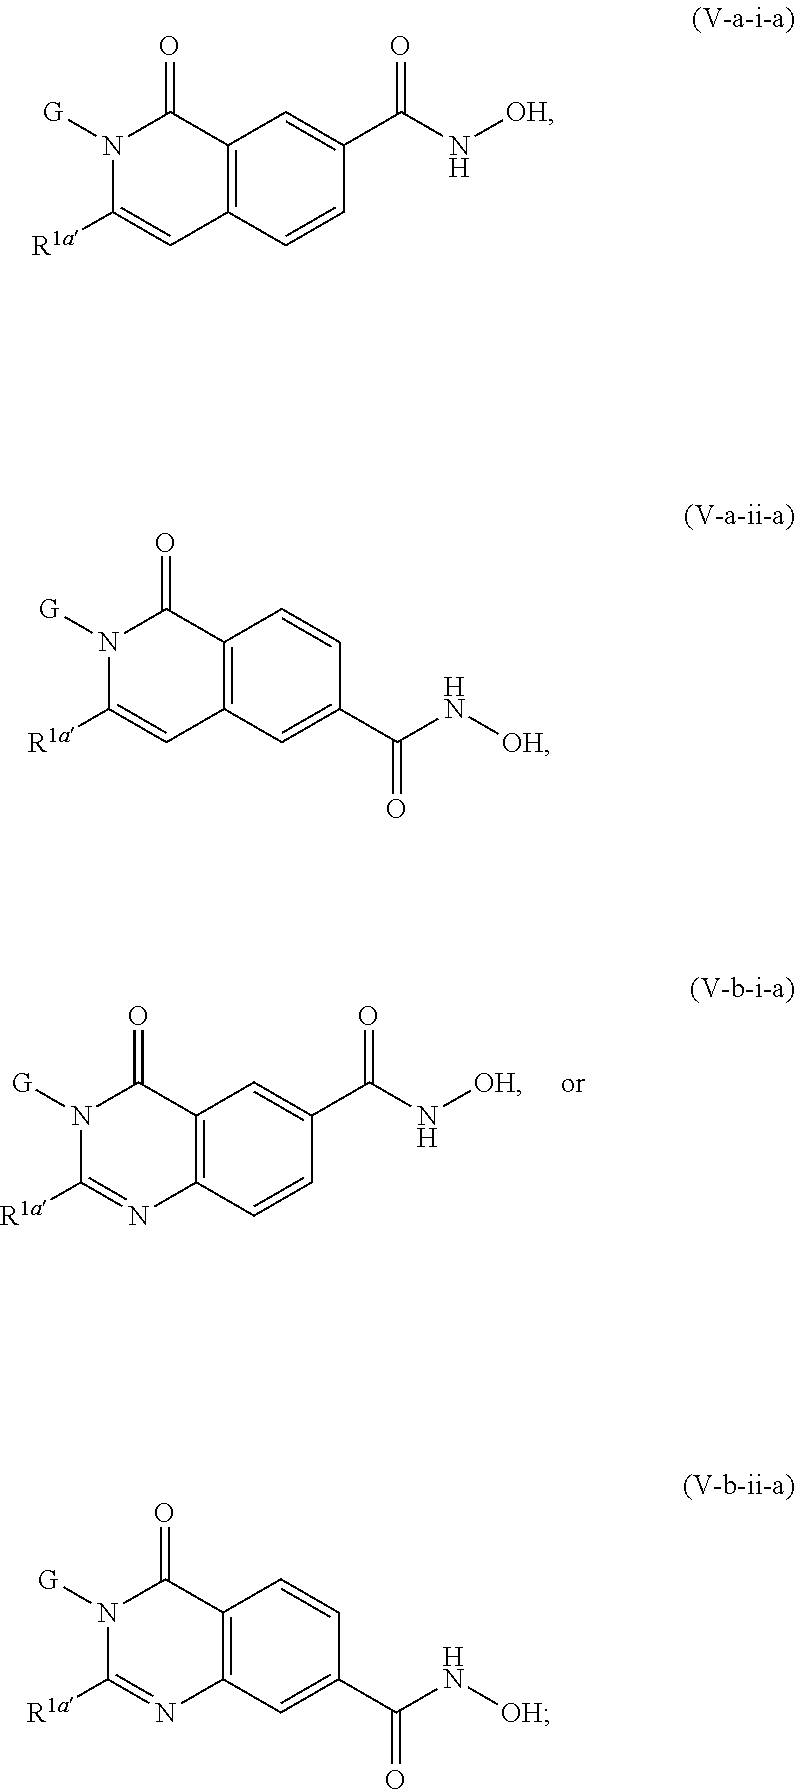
C12=C(C=CC(C(N[OH])=O)=C1)N=C([R1a])N([G])C2=O.C12=C(C=CC(C(N[OH])=O)=C1)C=C([R1a])N([G])C2=O.C12=C(C=C(C(N[OH])=O)C=C1)C=C([R1a])N([G])C2=O.C12=C(C=C(C(N[OH])=O)C=C1)N=C([R1a])N([G])C2=O
